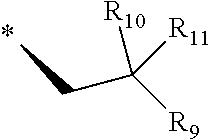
CCC([R9])([R11])[R10]
